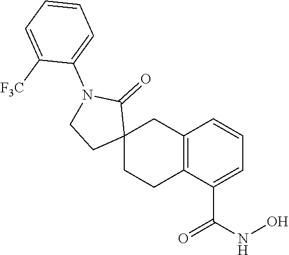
C12=C(C(C(NO)=O)=CC=C1)CCC1(C2)C(=O)N(C2=CC=CC=C2[F3C])CC1
